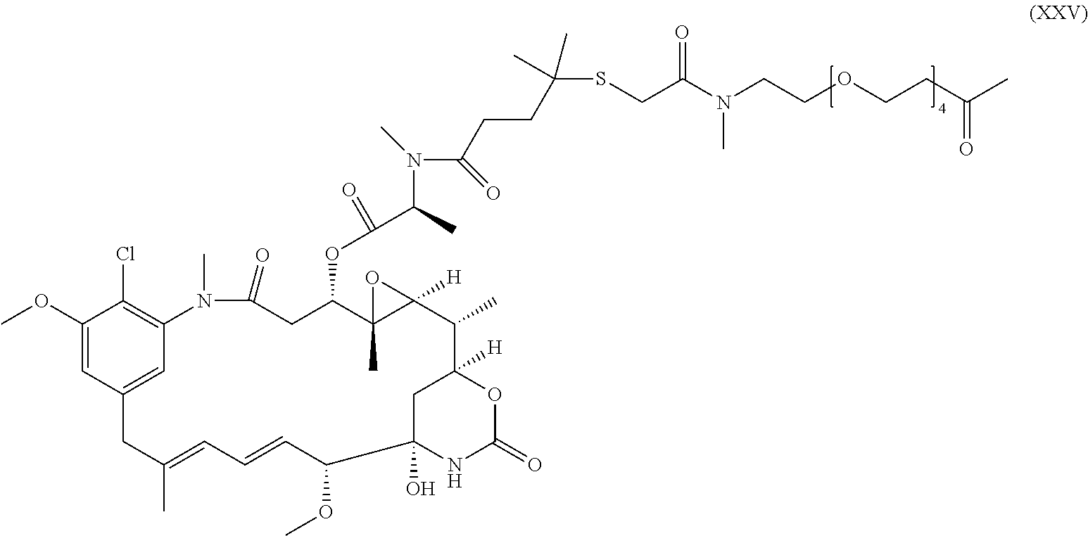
C1(OC)=CC2=CC(=C1Cl)N(C)C(=O)CC(OC(C(C)N(C(CCC(C)(C)SCC(N(CCOCCC(C)=O)C)=O)=O)C)=O)C1(C)C([H])(O1)C(C)C1([H])CC(O)(C(OC)C=CC=C(C)C2)NC(=O)O1
